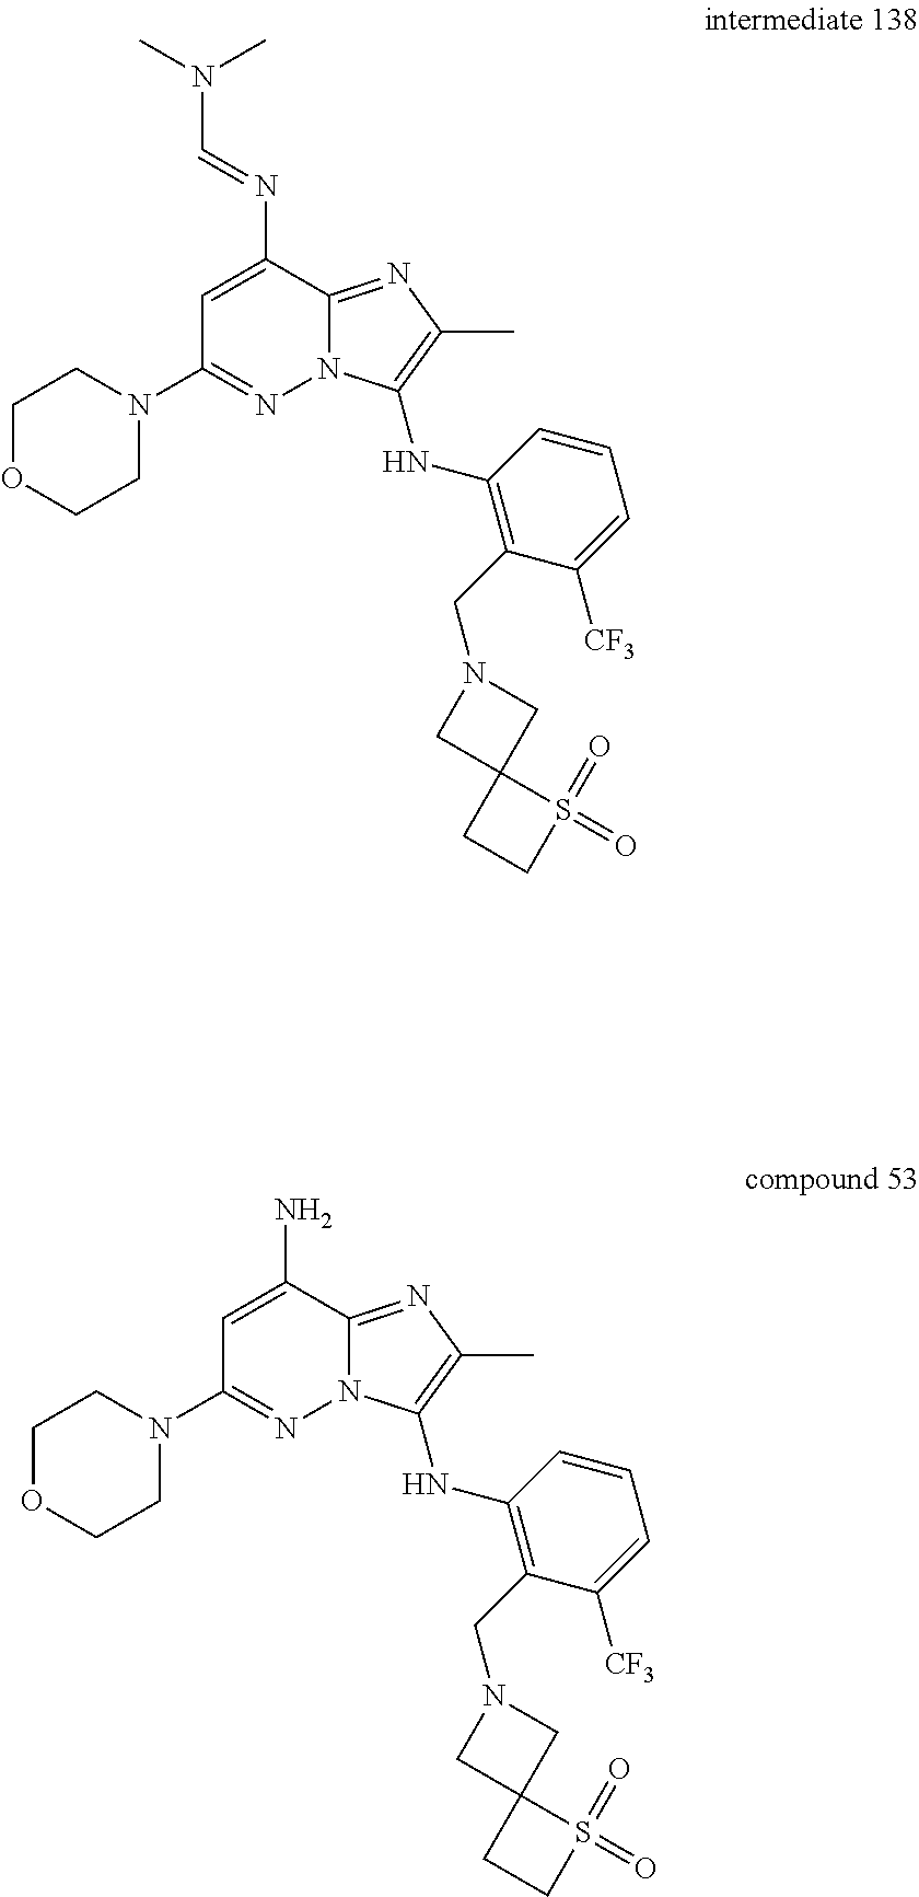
C1OCCN(C2=NN3C(=NC(C)=C3NC3=C(CN4CC5(C4)CCS5(=O)=O)C([CF3])=CC=C3)C(N=CN(C)C)=C2)C1.C1OCCN(C2=NN3C(=NC(C)=C3NC3=C(CN4CC5(C4)CCS5(=O)=O)C([CF3])=CC=C3)C(N)=C2)C1
